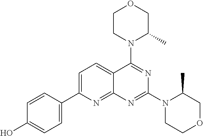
C1=C(C2=CC=C(O)C=C2)N=C2C(=C1)C(N1C(C)COCC1)=NC(N1CCOCC1C)=N2
